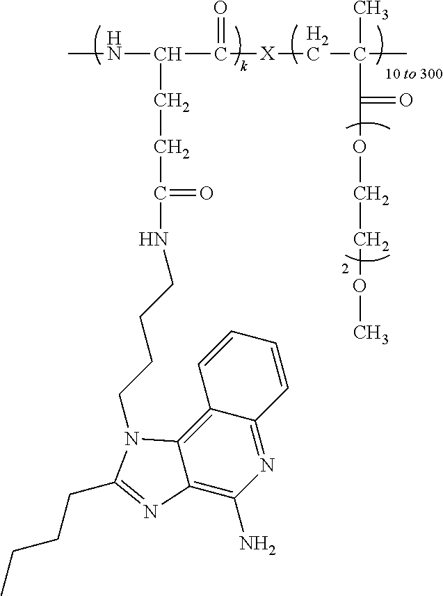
N(C(C(=O)[X]CC(C)(C(=O)OCCOC)C)CCC(NCCCCN1C2=C3C(=NC(N)=C2N=C1CCCC)C=CC=C3)=O)C
